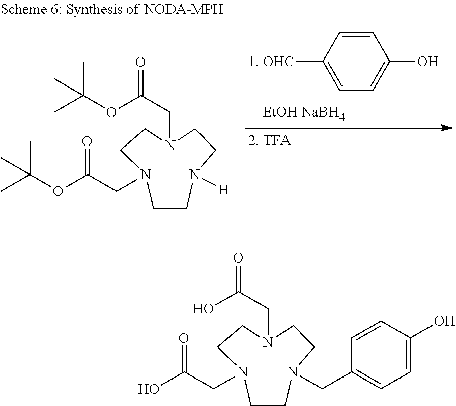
[1. OHC]C1=CC=C(O)C=C1.O(C(CN1CCN([H])CCN(CC(=O)OC(C)(C)C)CC1)=O)C(C)(C)C.OC(CN1CCN(CC2=CC=C(O)C=C2)CCN(CC(=O)O)CC1)=O
